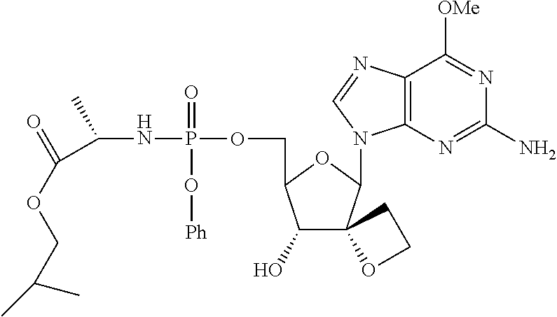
C1(O)C(COP(NC(C(OCC(C)C)=O)C)(=O)O[Ph])OC(N2C3=C(C([OMe])=NC(N)=N3)N=C2)C12OCC2
